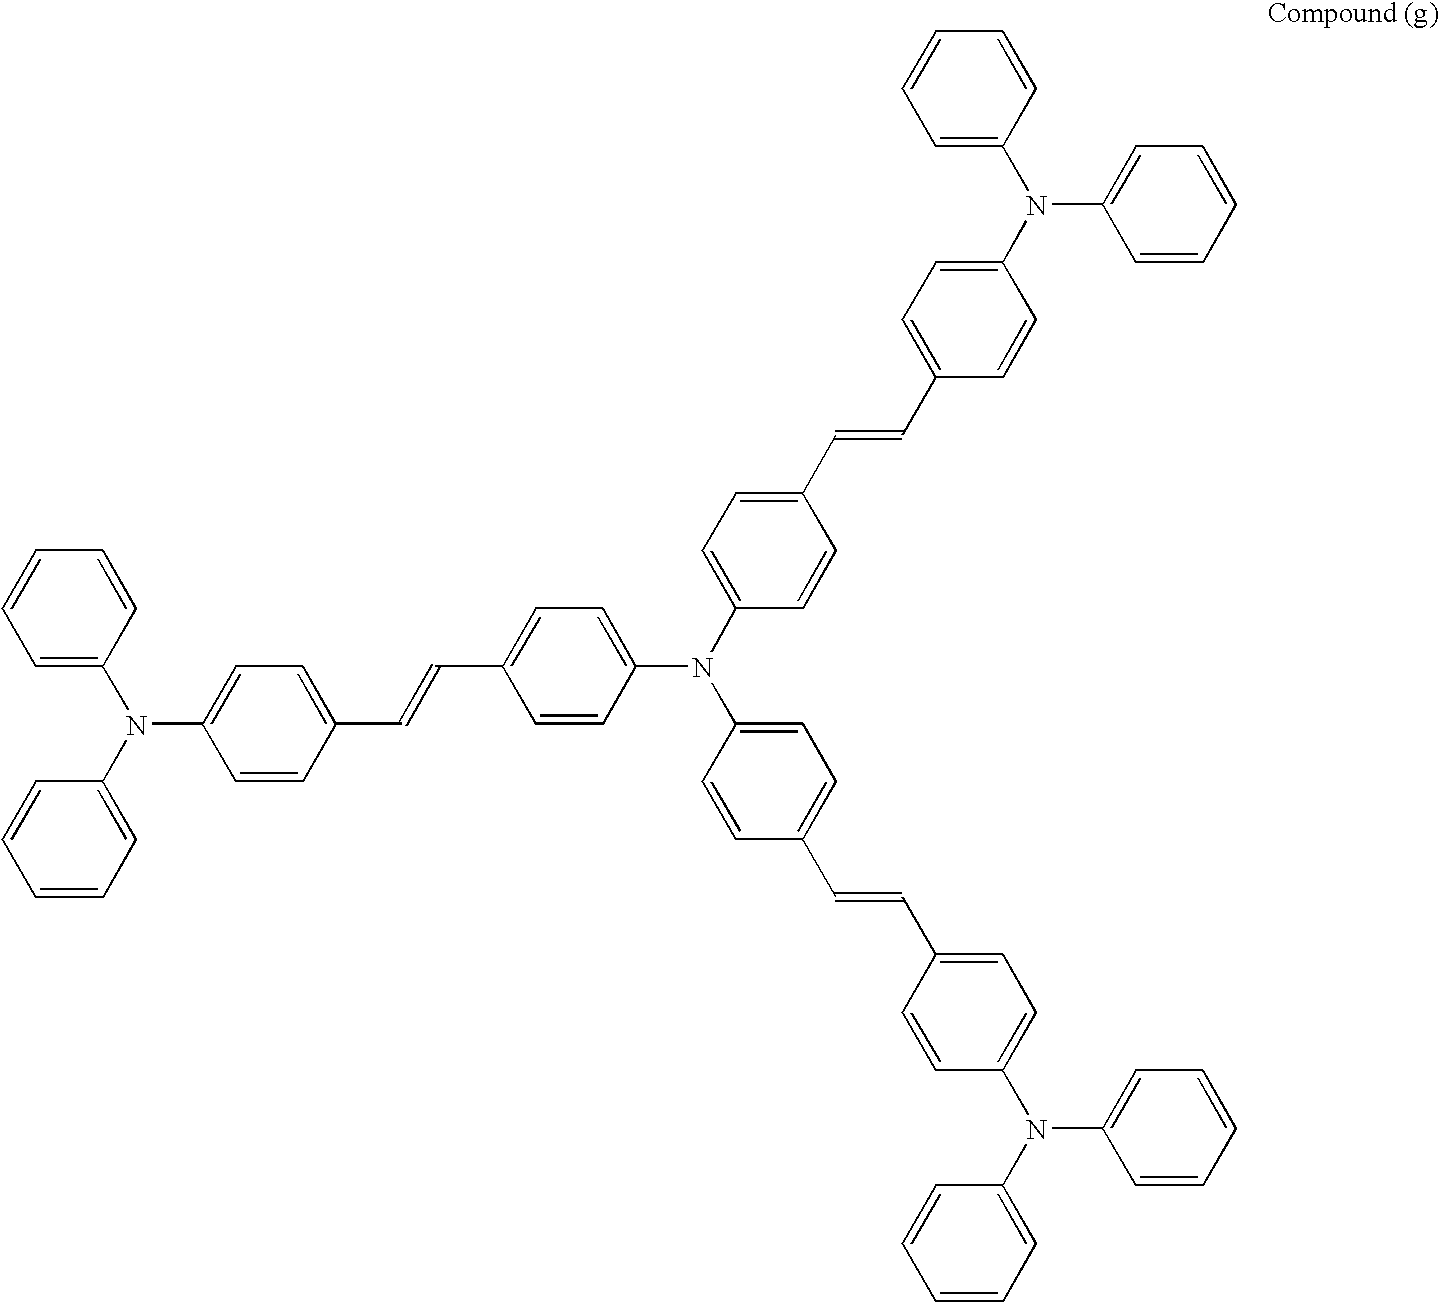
C1=CC=C(N(C2=CC=CC=C2)C2=CC=C(C=CC3=CC=C(N(C4=CC=C(C=CC5=CC=C(N(C6=CC=CC=C6)C6=CC=CC=C6)C=C5)C=C4)C4=CC=C(C=CC5=CC=C(N(C6=CC=CC=C6)C6=CC=CC=C6)C=C5)C=C4)C=C3)C=C2)C=C1
